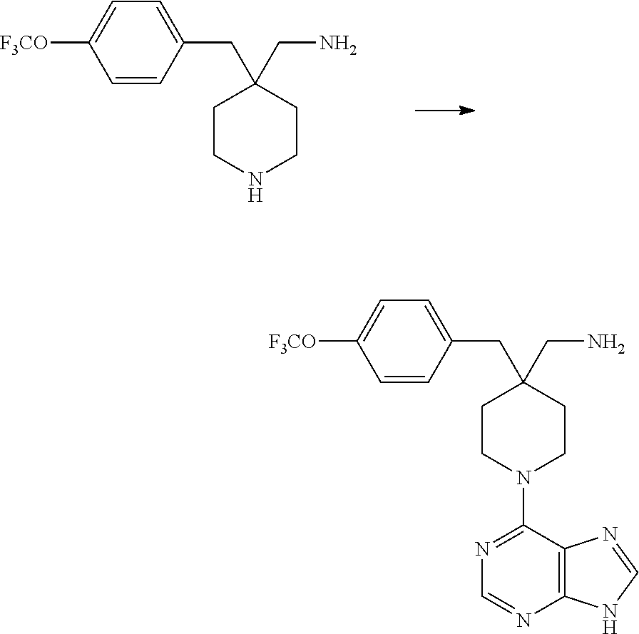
C1=CC(CC2(CN)CCNCC2)=CC=C1[F3CO].C1=CC(CC2(CN)CCN(C3=NC=NC4=C3N=CN4)CC2)=CC=C1[F3CO]
